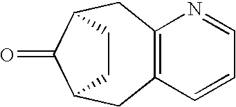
C12=C(CC3C(=O)C(C1)CC3)N=CC=C2
